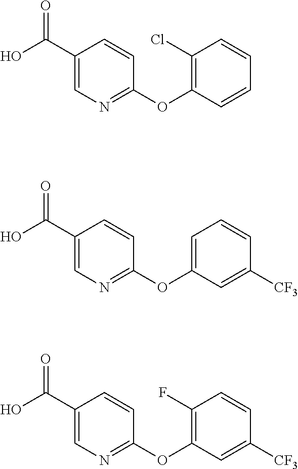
C1(C(O)=O)=CN=C(OC2=C(Cl)C=CC=C2)C=C1.C1(C(O)=O)=CN=C(OC2=CC=CC([CF3])=C2)C=C1.C1(C(O)=O)=CN=C(OC2=C(F)C=CC([CF3])=C2)C=C1
